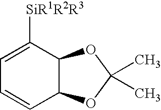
C12C(C([SiR1R2R3])=CC=C1)OC(C)(C)O2
